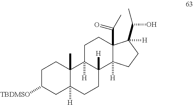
C1C([TBDMSO])CC2([H])C(C)(C1)C1([H])C([H])(CC2)C2([H])C(C(=O)C)(CC1)C(C(O)C)([H])CC2
